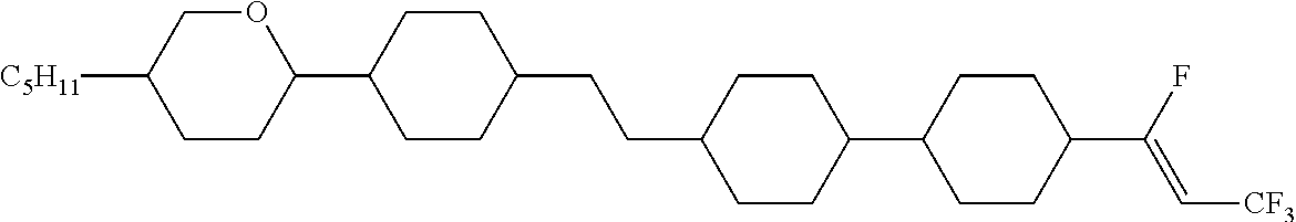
C1CC(C2CCC(CCC3CCC(C4CCC(C(F)=C[CF3])CC4)CC3)CC2)OCC1[C5H11]
